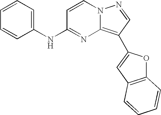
C1=CC=C(NC2=NC3=C(C4=CC5=C(O4)C=CC=C5)C=NN3C=C2)C=C1
